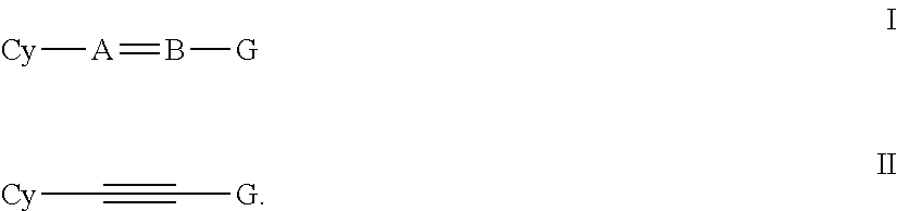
[Cy][A]=B[G].C(#C[G])[Cy]
